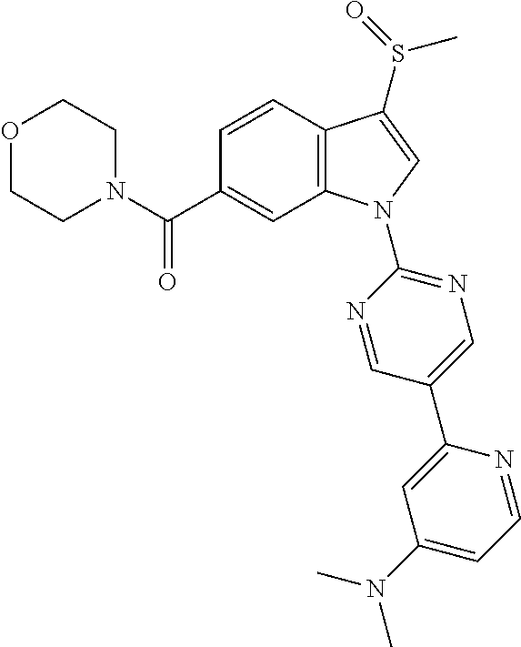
O1CCN(C(C2=CC3=C(C=C2)C(S(=O)C)=CN3C2=NC=C(C3=CC(N(C)C)=CC=N3)C=N2)=O)CC1
